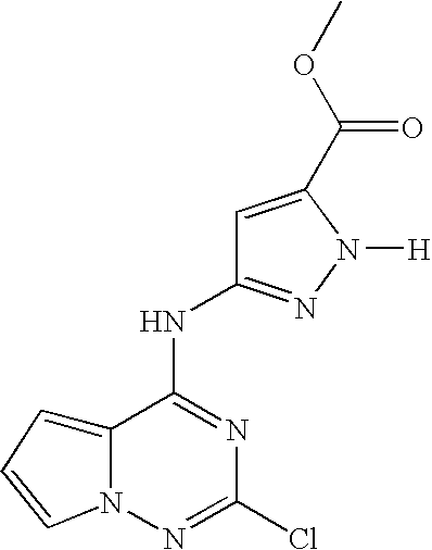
C12=CC=CN1N=C(Cl)N=C2NC1=NN([H])C(C(OC)=O)=C1
